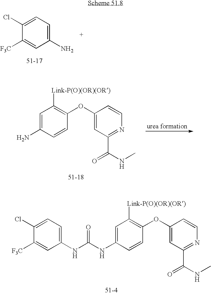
C1(Cl)=CC=C(N)C=C1[F3C].C1=C(N)C=CC(OC2=CC(C(=O)NC)=NC=C2)=C1[Link-P(O)(OR)(OR)].C1=C(NC(NC2=CC=C(Cl)C([F3C])=C2)=O)C=CC(OC2=CC(C(=O)NC)=NC=C2)=C1[Link-P(O)(OR)(OR)]
